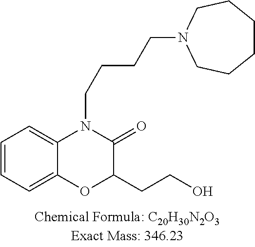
C1=CC=C2C(=C1)N(CCCCN1CCCCCC1)C(=O)C(CCO)O2
